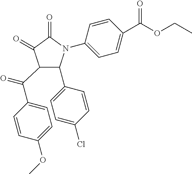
C1(=O)C(=O)C(C(C2=CC=C(OC)C=C2)=O)C(C2=CC=C(Cl)C=C2)N1C1=CC=C(C(OCC)=O)C=C1
